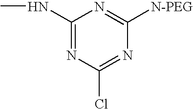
C1(NC)=NC(Cl)=NC([N-PEG])=N1
